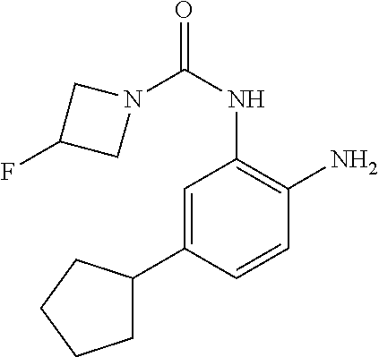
N1(C(NC2=C(N)C=CC(C3CCCC3)=C2)=O)CC(F)C1
